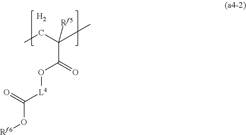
CCC(C)([Rf5])C(O[L4]C(O[Rf6])=O)=O.[H2]
